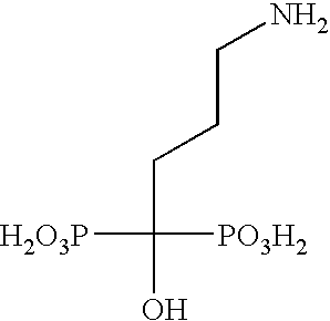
OC([PO3H2])([H2O3P])CCCN
